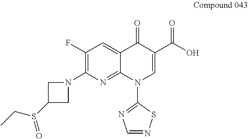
C1(F)=C(N2CC(S(CC)=O)C2)N=C2C(=C1)C(=O)C(C(O)=O)=CN2C1=NC=NS1
